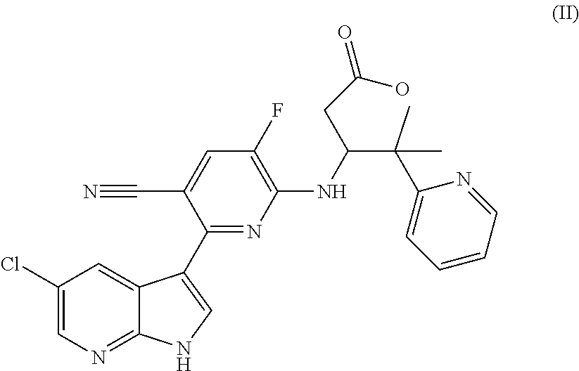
C1(Cl)=CN=C2C(=C1)C(C1=NC(NC(C(C)(C)C3=CC=CC=N3)CC(O)=O)=C(F)C=C1C#N)=CN2
